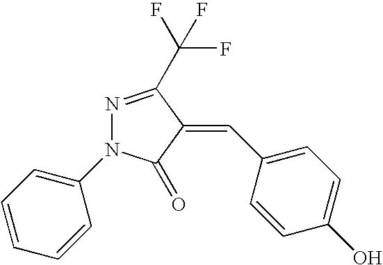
N1=C(C(F)(F)F)C(=CC2=CC=C(O)C=C2)C(=O)N1C1=CC=CC=C1
